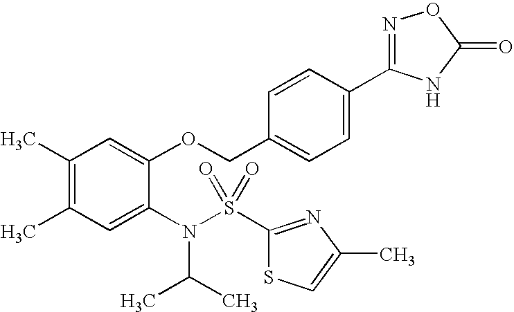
C1(C)=C(C)C=C(N(C(C)C)S(C2=NC(C)=CS2)(=O)=O)C(OCC2=CC=C(C3=NOC(=O)N3)C=C2)=C1
